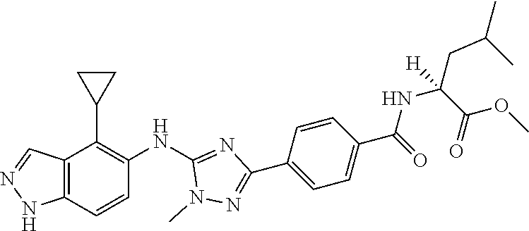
C12=C(C=CC(NC3=NC(C4=CC=C(C(NC(C(OC)=O)(CC(C)C)[H])=O)C=C4)=NN3C)=C1C1CC1)NN=C2
